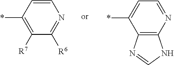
C1([R7])=C(*)C=CN=C1[R6].C12=C(N=CC=C1*)NC=N2
